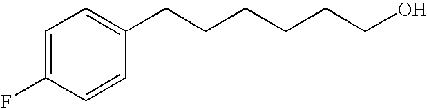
C1=C(F)C=CC(CCCCCCO)=C1
